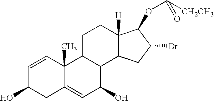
C1=CC2(C)C(=CC(O)C3C2CCC2([H])C3CC(Br)C2OC([CH2CH3])=O)CC1O
